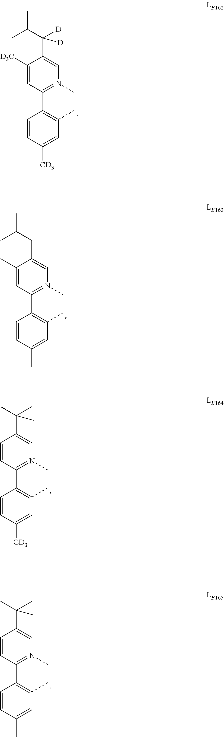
C1([D3C])=CC(C2=C(C)C=C([CD3])C=C2)=N(C)C=C1C(C(C)C)([D])[D].C1(C)=CC(C2=C(C)C=C(C)C=C2)=N(C)C=C1CC(C)C.C1=CC(C2=C(C)C=C([CD3])C=C2)=N(C)C=C1C(C)(C)C.C1=CC(C2=C(C)C=C(C)C=C2)=N(C)C=C1C(C)(C)C
